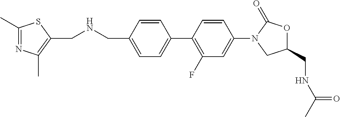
C1(CNC(=O)C)OC(=O)N(C2=CC(F)=C(C3=CC=C(CNCC4=C(C)N=C(C)S4)C=C3)C=C2)C1
